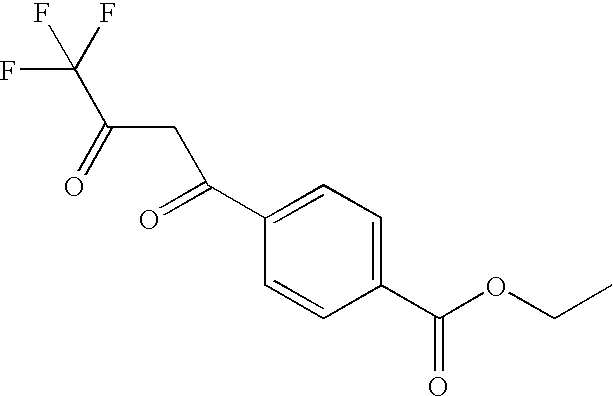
C1(C(OCC)=O)=CC=C(C(=O)CC(=O)C(F)(F)F)C=C1
